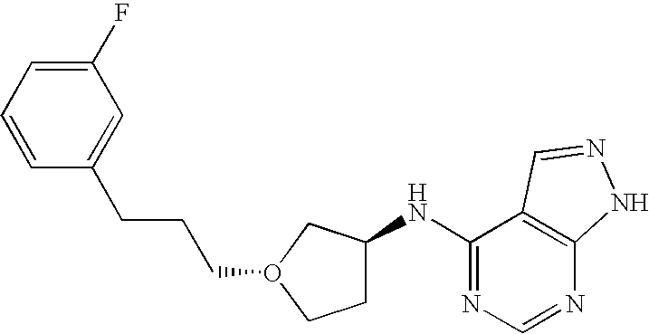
C1=CC=C(F)C=C1CCCO1CCC(NC2=NC=NC3=C2C=NN3)C1
